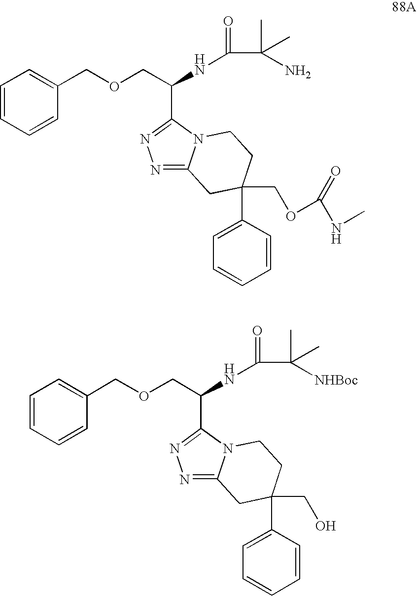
C1=CC=CC(COCC(NC(=O)C(C)(N)C)C2=NN=C3N2CCC(C2=CC=CC=C2)(COC(=O)NC)C3)=C1.C1=CC=CC(COCC(NC(=O)C(C)([NHBoc])C)C2=NN=C3N2CCC(C2=CC=CC=C2)(CO)C3)=C1
